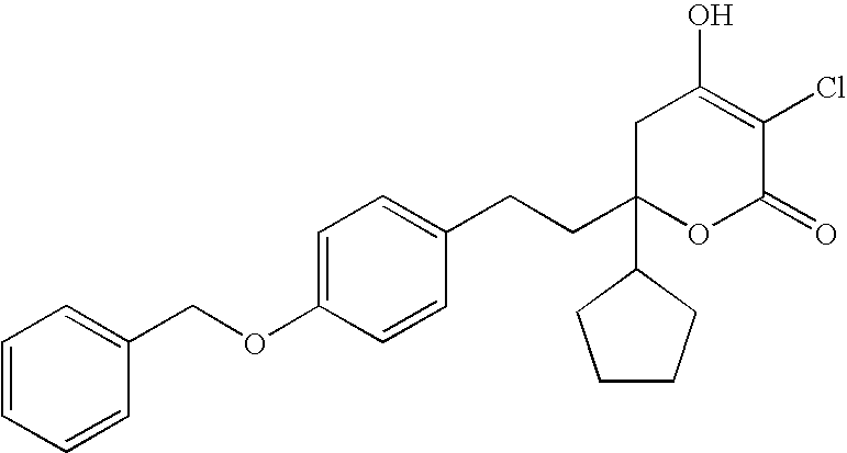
C1=C(OCC2=CC=CC=C2)C=CC(CCC2(C3CCCC3)OC(=O)C(Cl)=C(O)C2)=C1
